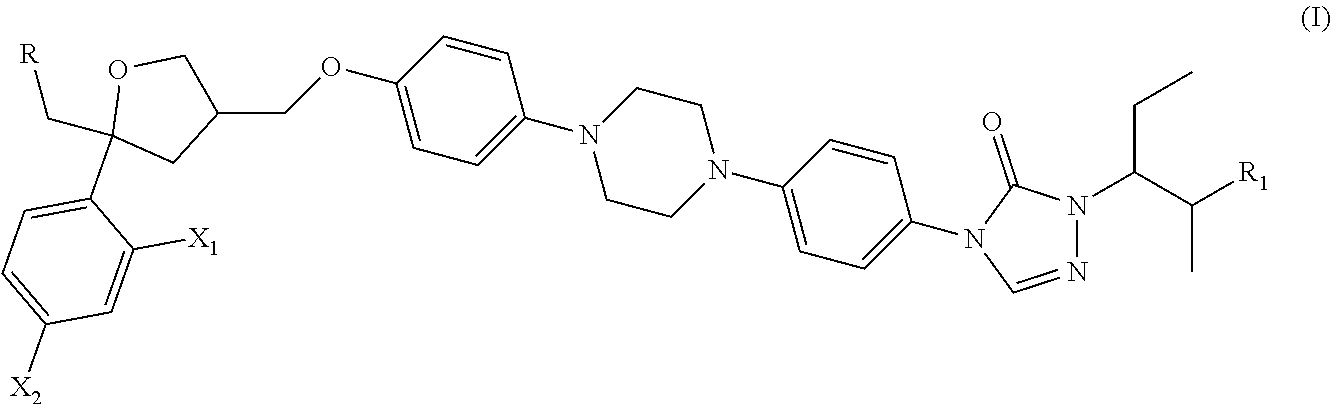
N1=CN(C2=CC=C(N3CCN(C4=CC=C(OCC5COC(C[R])(C6=CC=C([X2])C=C6[X1])C5)C=C4)CC3)C=C2)C(=O)N1C(C(C)[R1])CC
